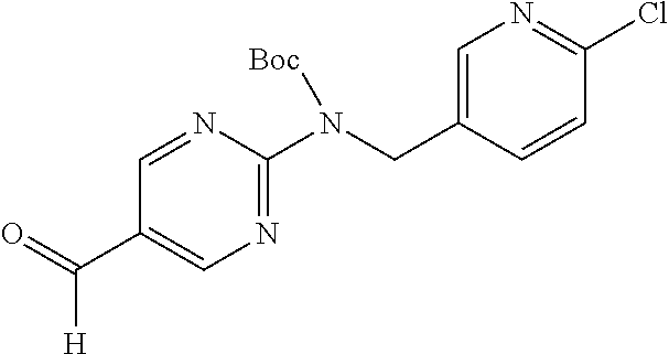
N1=CC(C(=O)[H])=CN=C1N(CC1=CN=C(Cl)C=C1)[Boc]
